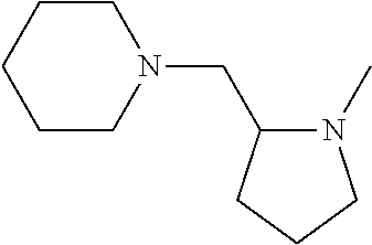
N1(C)C(CN2CCCCC2)CCC1
